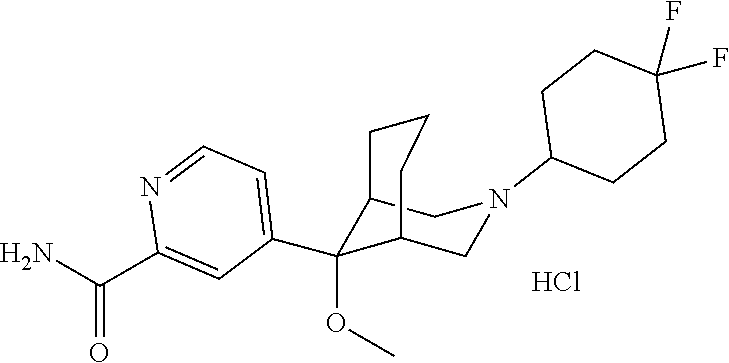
C1(C2(OC)C3CN(C4CCC(F)(F)CC4)CC2CCC3)=CC=NC(C(N)=O)=C1.Cl
